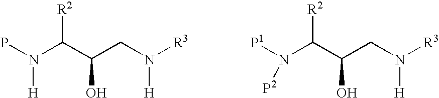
N(C(C(CN([R3])[H])O)[R2])(P)[H].N(C(C(CN([R3])[H])O)[R2])([P1])[P2]
